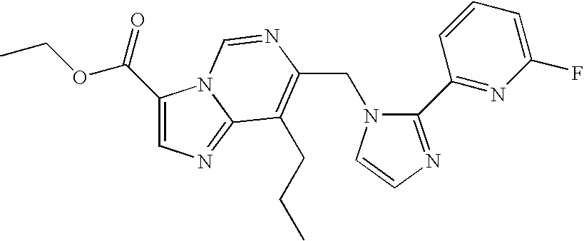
C(N1C(C2=NC(F)=CC=C2)=NC=C1)C1=C(CCC)C2=NC=C(C(=O)OCC)N2C=N1
